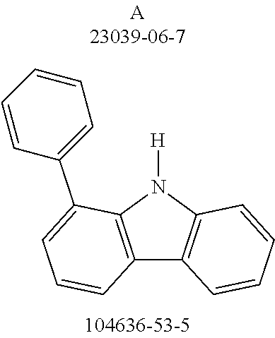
C12=C(N([H])C3=C1C=CC=C3)C(C1=CC=CC=C1)=CC=C2
